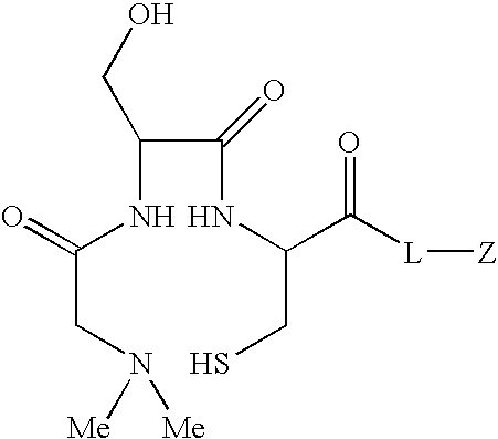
C(NC(CN([Me])[Me])=O)(C(NC(CS)C([L][Z])=O)=O)CO
